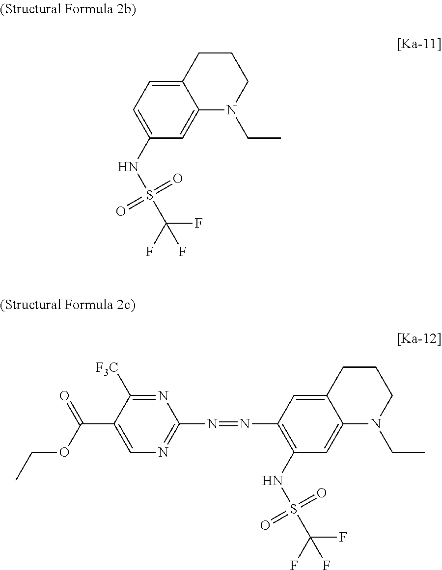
C12=CC(NS(C(F)(F)F)(=O)=O)=CC=C1CCCN2CC.C12=CC(NS(C(F)(F)F)(=O)=O)=C(N=NC3=NC=C(C(OCC)=O)C([F3C])=N3)C=C1CCCN2CC
